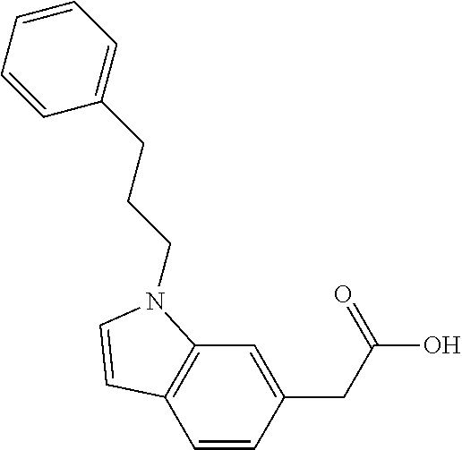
C1=CC(CC(O)=O)=CC2=C1C=CN2CCCC1=CC=CC=C1
